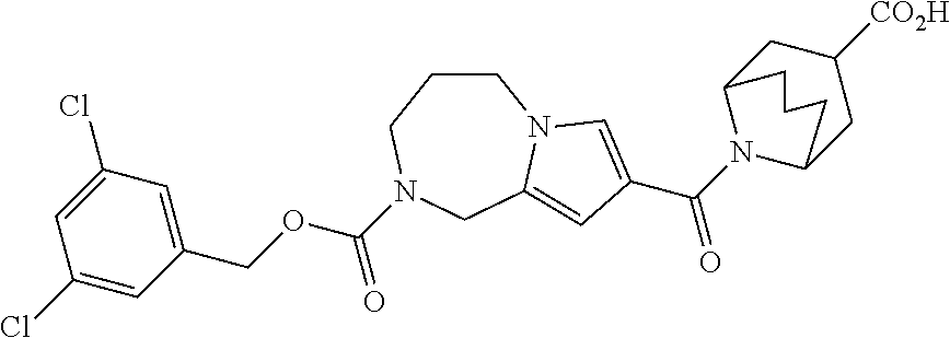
C1CCN(C(OCC2=CC(Cl)=CC(Cl)=C2)=O)CC2=CC(C(=O)N3C4CC([CO2H])CC3CCC4)=CN12
